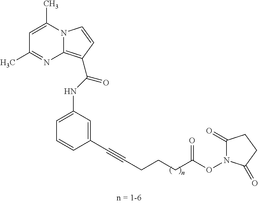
C1=CC=C(NC(=O)C2=C3N(C=C2)C(C)=CC(C)=N3)C=C1C#CCCCC(ON1C(=O)CCC1=O)=O
